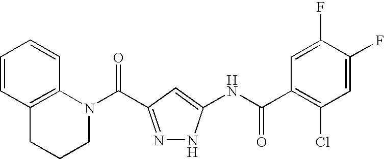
C12=C(N(C(=O)C3=NNC(NC(C4=C(Cl)C=C(F)C(F)=C4)=O)=C3)CCC1)C=CC=C2
